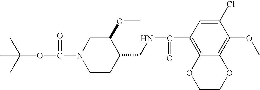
CC(OC(=O)N1CCC(CNC(C2=C3C(=C(OC)C(Cl)=C2)OCCO3)=O)C(OC)C1)(C)C
